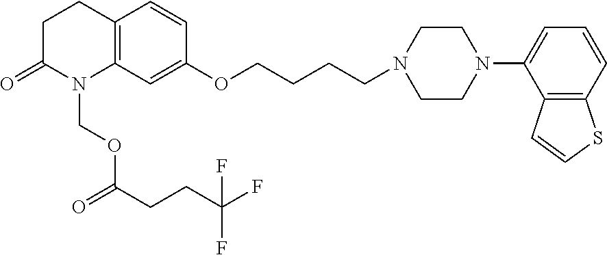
C12=C(C=C(OCCCCN3CCN(C4=CC=CC5=C4C=CS5)CC3)C=C1)N(COC(CCC(F)(F)F)=O)C(=O)CC2
